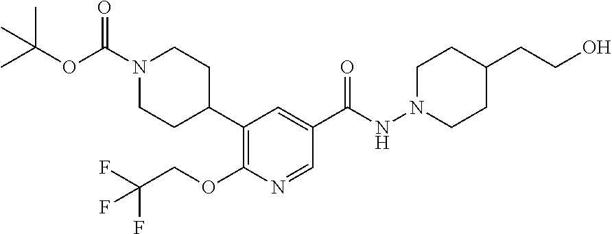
C1(C2=C(OCC(F)(F)F)N=CC(C(=O)NN3CCC(CCO)CC3)=C2)CCN(C(OC(C)(C)C)=O)CC1
